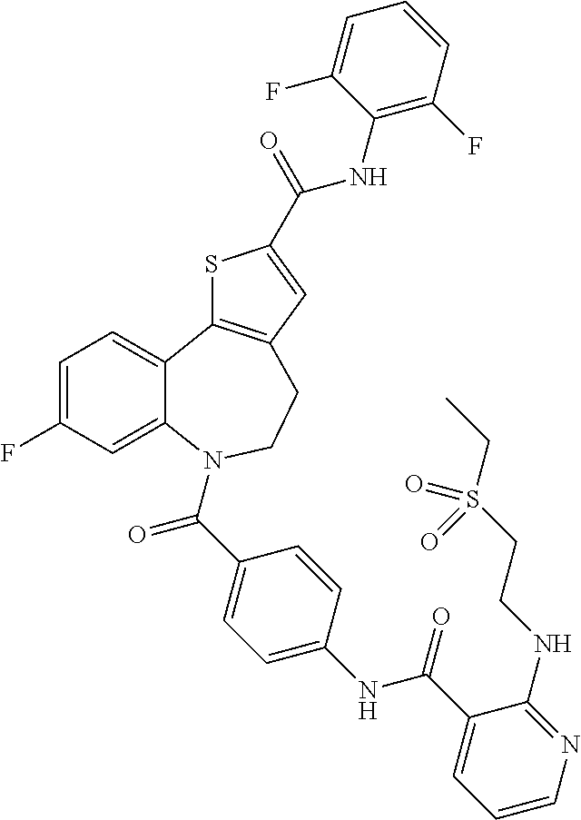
C1=C(F)C=C2C(=C1)C1=C(CCN2C(C2=CC=C(NC(C3=CC=CN=C3NCCS(CC)(=O)=O)=O)C=C2)=O)C=C(C(NC2=C(F)C=CC=C2F)=O)S1
